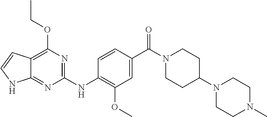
C1(NC2=C(OC)C=C(C(N3CCC(N4CCN(C)CC4)CC3)=O)C=C2)=NC(OCC)=C2C(=N1)NC=C2
